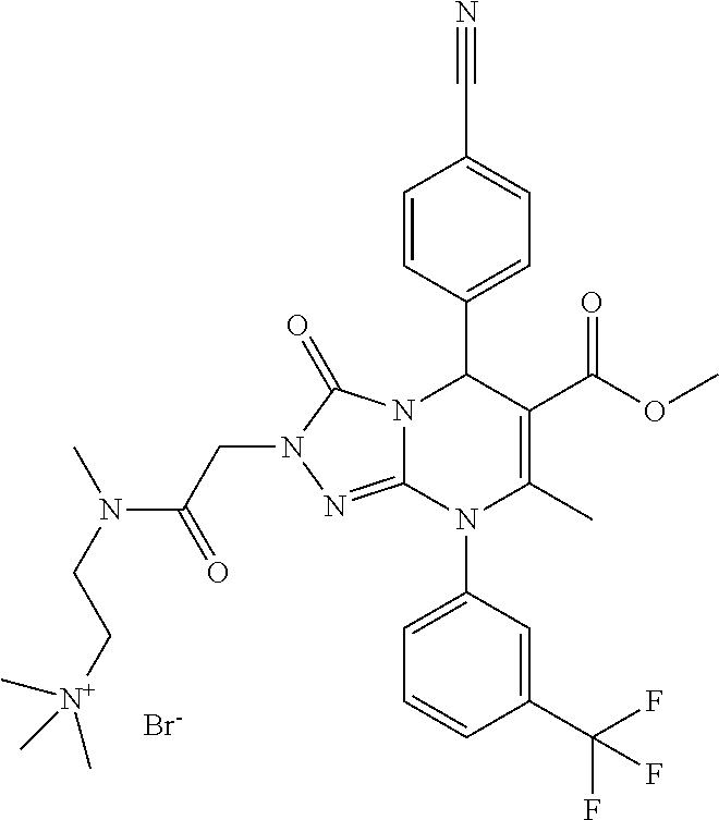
C1=CC(C2N3C(=NN(CC(N(CC[N+](C)(C)C)C)=O)C3=O)N(C3=CC=CC(C(F)(F)F)=C3)C(C)=C2C(OC)=O)=CC=C1C#N.[Br-]
